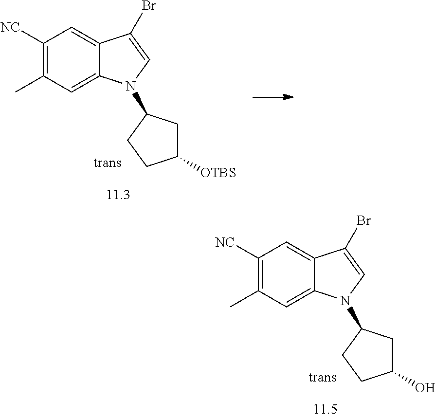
C1([NC])=C(C)C=C2C(=C1)C(Br)=CN2C1CC(O)CC1.C1([NC])=C(C)C=C2C(=C1)C(Br)=CN2C1CC([OTBS])CC1
